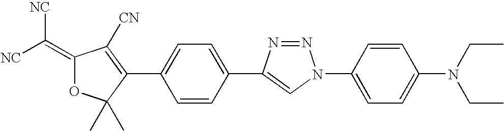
[NC]C(=C1OC(C)(C)C(C2=CC=C(C3=CN(C4=CC=C(N(CC)CC)C=C4)N=N3)C=C2)=C1[CN])[NC]
